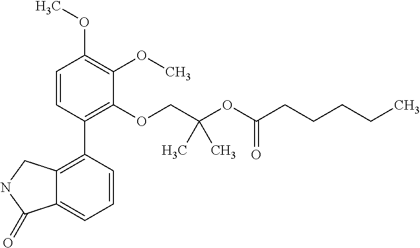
C1=CC(C2=C3C(=CC=C2)C(=O)NC3)=C(OCC(OC(CCCCC)=O)(C)C)C(OC)=C1OC
